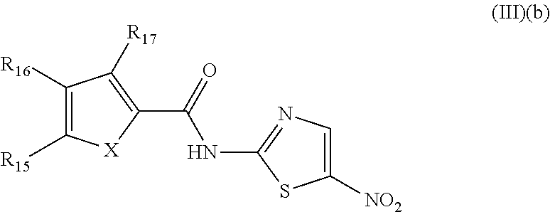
C1(C(NC2=NC=C([NO2])S2)=O)=C([R17])C([R16])=C([R15])[X]1
